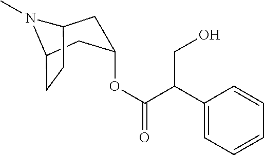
C1C2CCC(CC1OC(=O)C(C1=CC=CC=C1)CO)N2C
